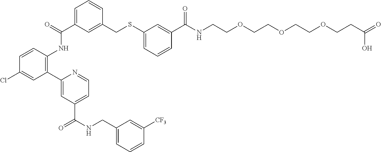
C1=C(C(=O)NC2=C(C3=CC(C(NCC4=CC=CC([CF3])=C4)=O)=CC=N3)C=C(Cl)C=C2)C=C(CSC2=CC=CC(C(NCCOCCOCCOCCC(=O)O)=O)=C2)C=C1
